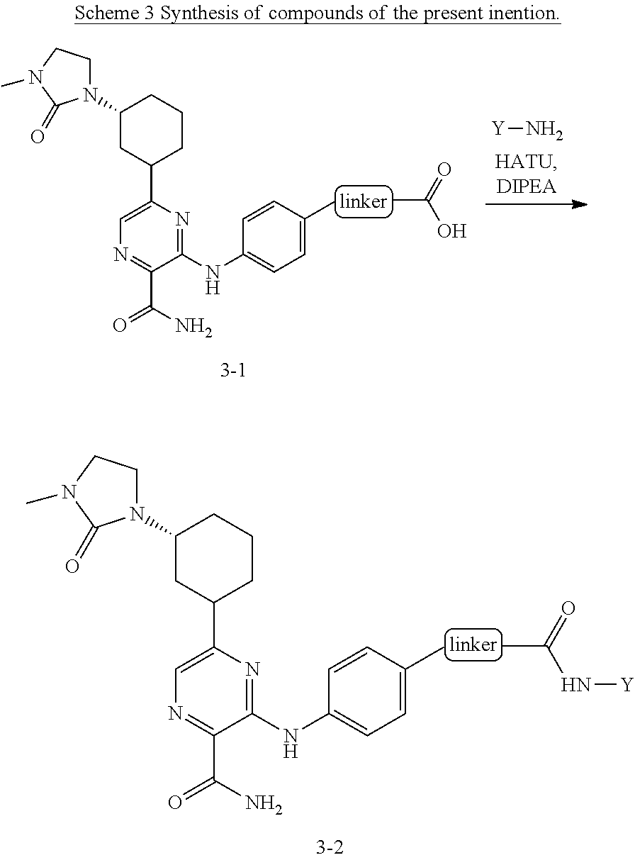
C1(N2CCN(C)C2=O)CC(C2=CN=C(C(=O)N)C(NC3=CC=C(C)C=C3)=N2)CCC1.CC(=O)O.[Y]N.C1(N2CCN(C)C2=O)CC(C2=CN=C(C(=O)N)C(NC3=CC=C(C)C=C3)=N2)CCC1.CC(=O)N[Y]
